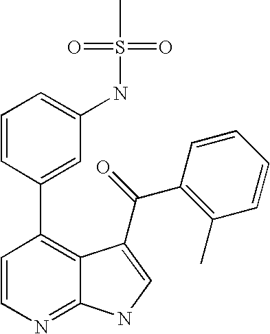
C1=CN=C2C(=C1C1=CC(NS(C)(=O)=O)=CC=C1)C(C(C1=C(C)C=CC=C1)=O)=CN2
